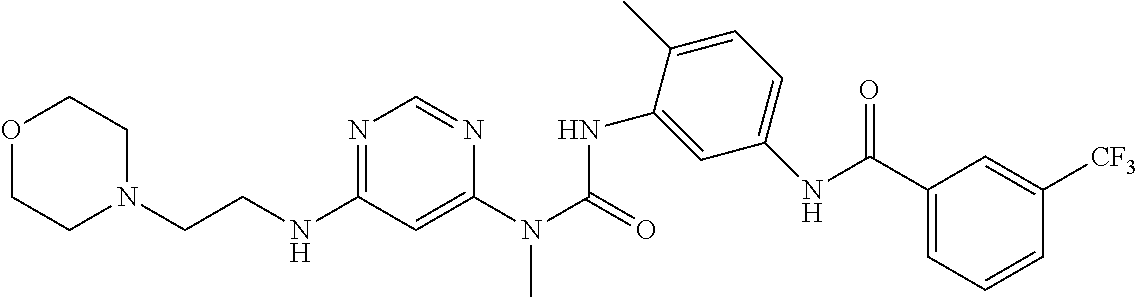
C(NC1=NC=NC(N(C(=O)NC2=CC(NC(C3=CC=CC([CF3])=C3)=O)=CC=C2C)C)=C1)CN1CCOCC1
